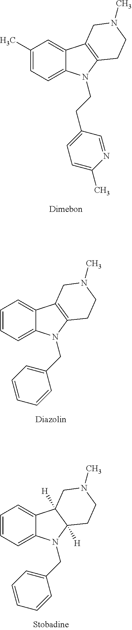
C1(C)=CC=C2C(=C1)C1=C(N2CCC2=CC=C(C)N=C2)CCN(C)C1.C1=CC=C2C(=C1)C1=C(N2CC2=CC=CC=C2)CCN(C)C1.C1=CC=C2C(=C1)C1([H])C([H])(N2CC2=CC=CC=C2)CCN(C)C1
